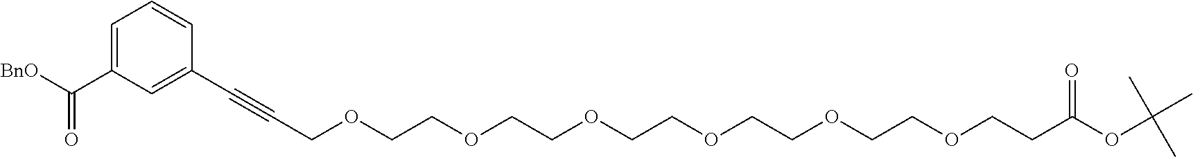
O(CCOCCOCCOCCOCCOCC#CC1=CC(C([BnO])=O)=CC=C1)CCC(OC(C)(C)C)=O
